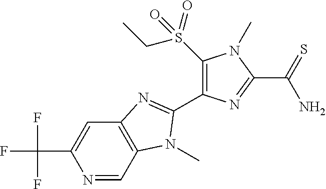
N1=CC2=C(C=C1C(F)(F)F)N=C(C1=C(S(CC)(=O)=O)N(C)C(C(=S)N)=N1)N2C
